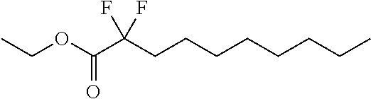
C(OC(=O)C(CCCCCCCC)(F)F)C
